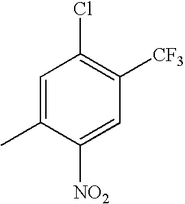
C1=C(C)C([NO2])=CC([CF3])=C1Cl
